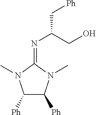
N(=C1N(C)C([Ph])C([Ph])N1C)C(CO)C[Ph]
